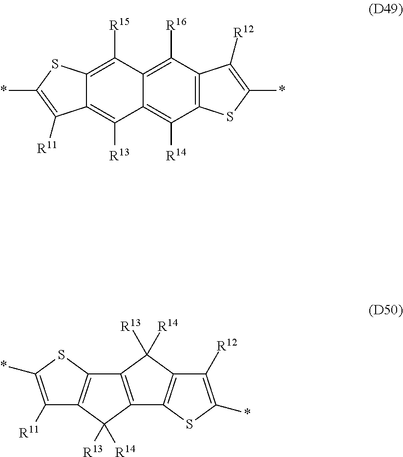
C12=C([R15])C3=C([R16])C4=C(C([R14])=C3C([R13])=C1C([R11])=C(*)S2)SC(*)=C4[R12].C1([R11])=C(*)SC2=C1C([R13])([R14])C1=C2C([R13])([R14])C2=C1SC(*)=C2[R12]
